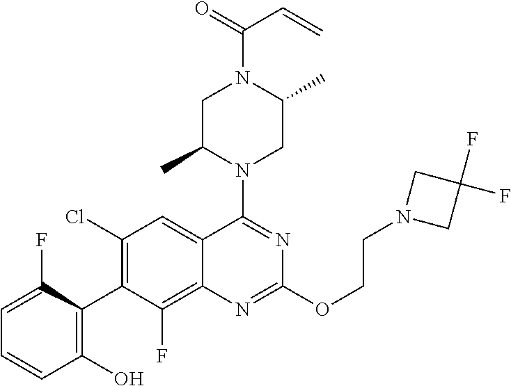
C1=C(F)C(C2=C(Cl)C=C3C(=C2F)N=C(OCCN2CC(F)(F)C2)N=C3N2CC(C)N(C(=O)C=C)CC2C)=C(O)C=C1
